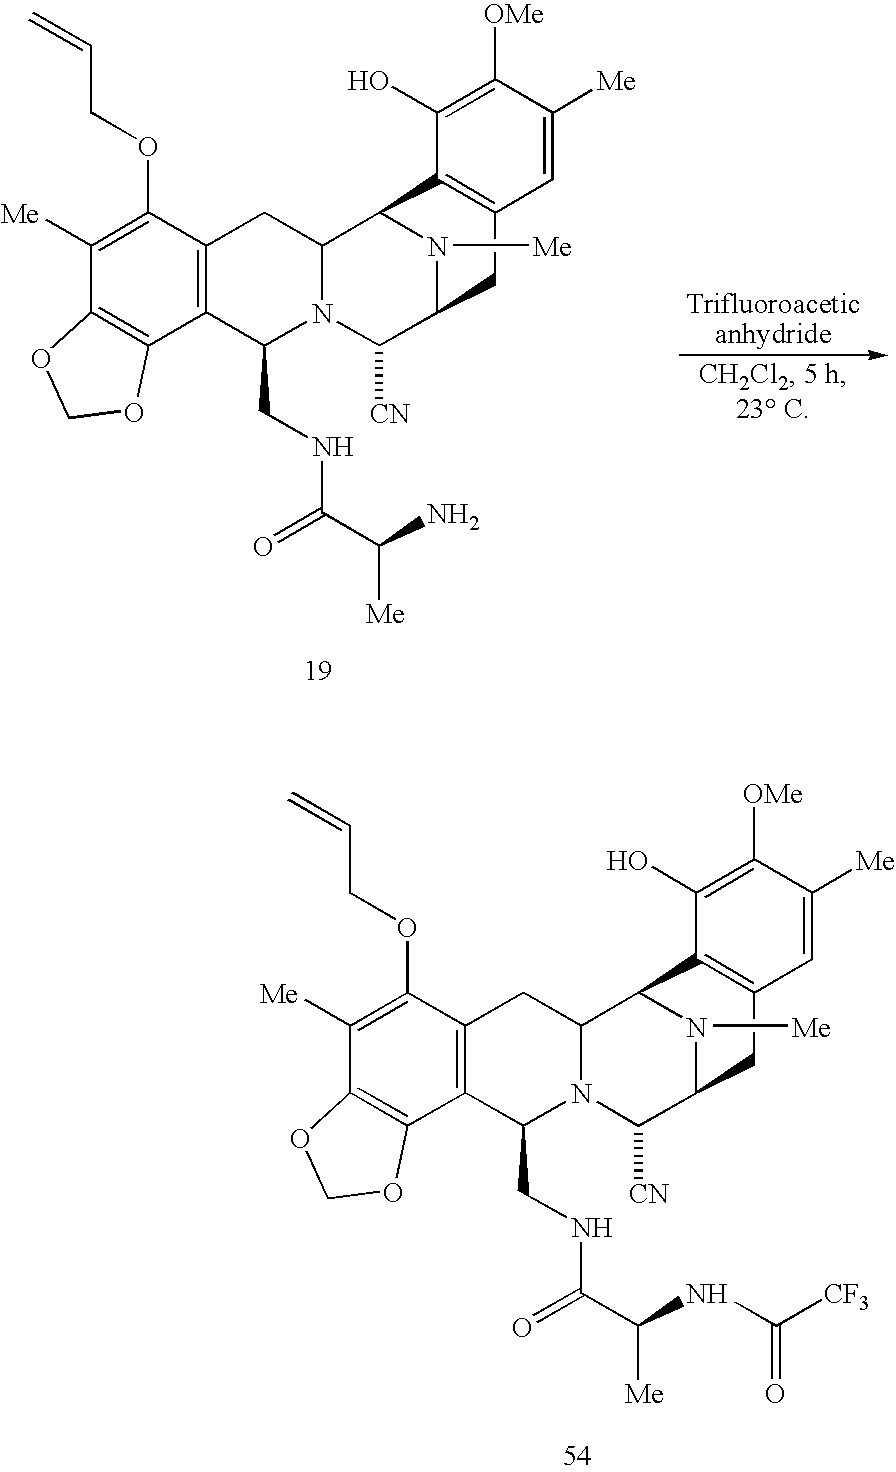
C1([Me])=C(OCC=C)C2=C(C3=C1OCO3)C(CNC(C(N)[Me])=O)N1C(C2)C2N([Me])C(C1[CN])CC1=C2C(O)=C([OMe])C([Me])=C1.C1([Me])=C(OCC=C)C2=C(C3=C1OCO3)C(CNC(=O)C(NC([CF3])=O)[Me])N1C(C2)C2N([Me])C(C1[CN])CC1=C2C(O)=C([OMe])C([Me])=C1
